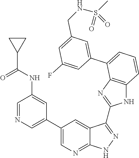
C1=C(C2=CC=CC3=C2N=C(C2=NNC4=NC=C(C5=CN=CC(NC(C6CC6)=O)=C5)C=C42)N3)C=C(F)C=C1CNS(=O)(C)=O
